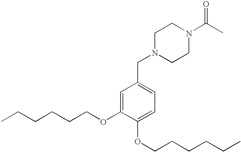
N1(CC2=CC=C(OCCCCCC)C(OCCCCCC)=C2)CCN(C(C)=O)CC1
